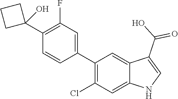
C1(C2=CC(F)=C(C3(O)CCC3)C=C2)=C(Cl)C=C2C(=C1)C(C(O)=O)=CN2
